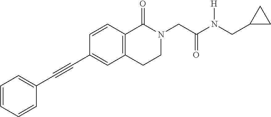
C1=CC=CC(C#CC2=CC3=C(C=C2)C(=O)N(CC(N(CC2CC2)[H])=O)CC3)=C1
